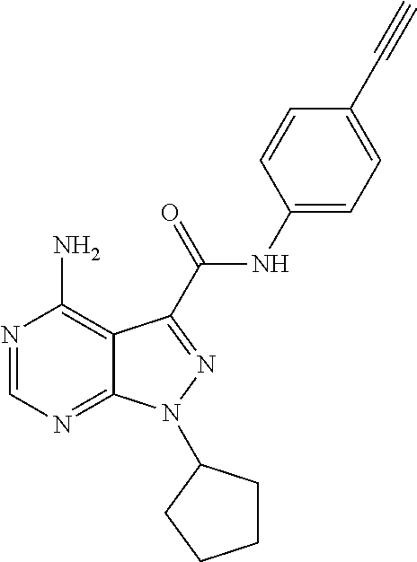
N1=CN=C2C(=C1N)C(C(NC1=CC=C(C#C)C=C1)=O)=NN2C1CCCC1
